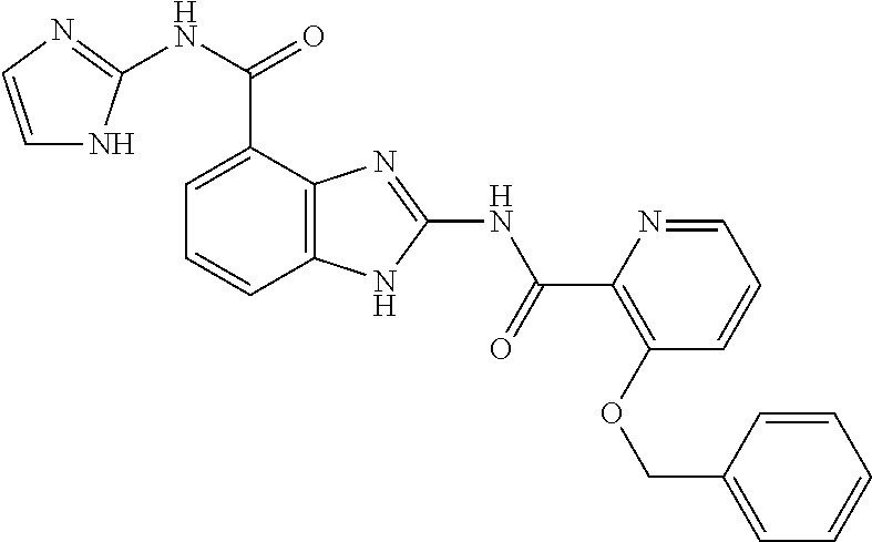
C12=C(C=CC=C1C(NC1=NC=CN1)=O)NC(NC(=O)C1=C(OCC3=CC=CC=C3)C=CC=N1)=N2
